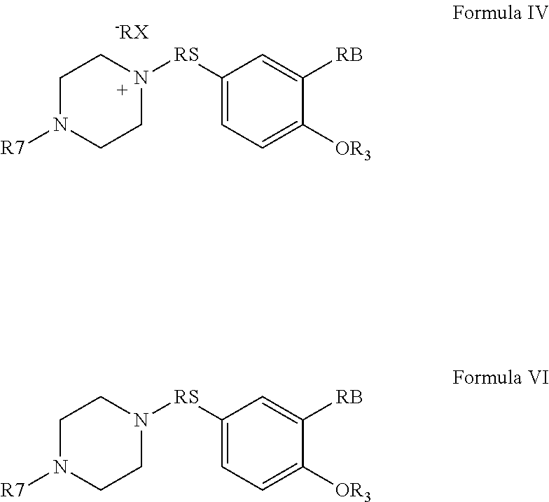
C1N([R7])CCN([RS]C2=CC=C([OR3])C([RB])=C2)C1.[-RX].C1N([R7])CCN([RS]C2=CC=C([OR3])C([RB])=C2)C1
